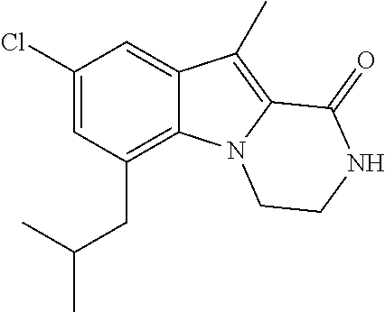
C1(Cl)=CC(CC(C)C)=C2C(=C1)C(C)=C1N2CCNC1=O
